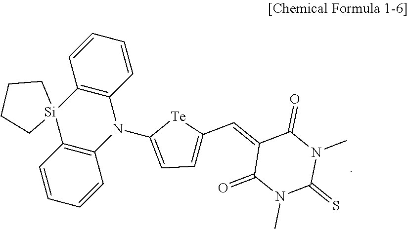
C12=C(N(C3=CC=C(C=C4C(=O)N(C)C(=S)N(C)C4=O)[Te]3)C3=C([Si]14CCCC4)C=CC=C3)C=CC=C2
